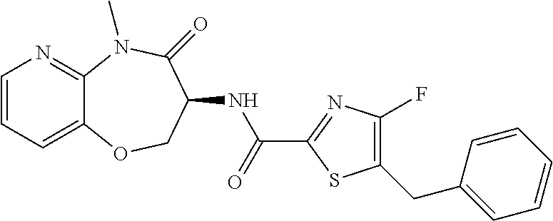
C1=CC=C2C(=N1)N(C)C(=O)C(NC(C1=NC(F)=C(CC3=CC=CC=C3)S1)=O)CO2
